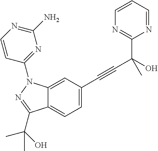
C12=CC=C(C#CC(C3=NC=CC=N3)(O)C)C=C1N(C1=NC(N)=NC=C1)N=C2C(O)(C)C
